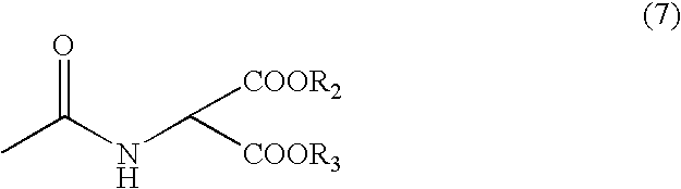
CC(NC([COOR3])[COOR2])=O
